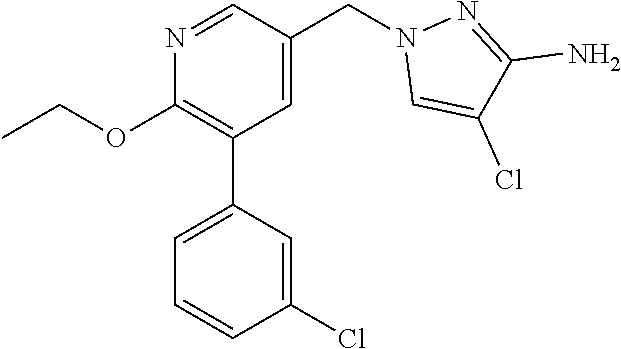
N1=CC(CN2C=C(Cl)C(N)=N2)=CC(C2=CC=CC(Cl)=C2)=C1OCC
